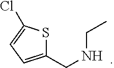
C1(CNCC)=CC=C(Cl)S1
